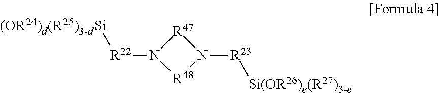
[R47]1N([R22][(OR24)d(R25)3-dSi])[R48]N1[R23][Si(OR26)e(R27)3-e]
